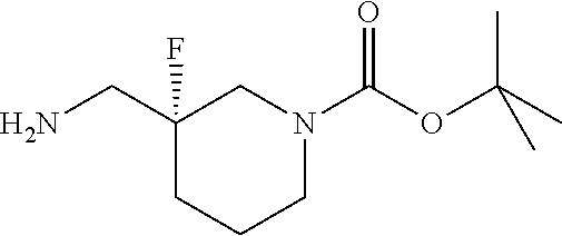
C1(CN)(F)CCCN(C(OC(C)(C)C)=O)C1
